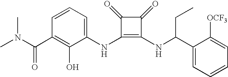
CN(C(C1=C(O)C(NC2=C(NC(C3=CC=CC=C3[OCF3])CC)C(=O)C2=O)=CC=C1)=O)C
